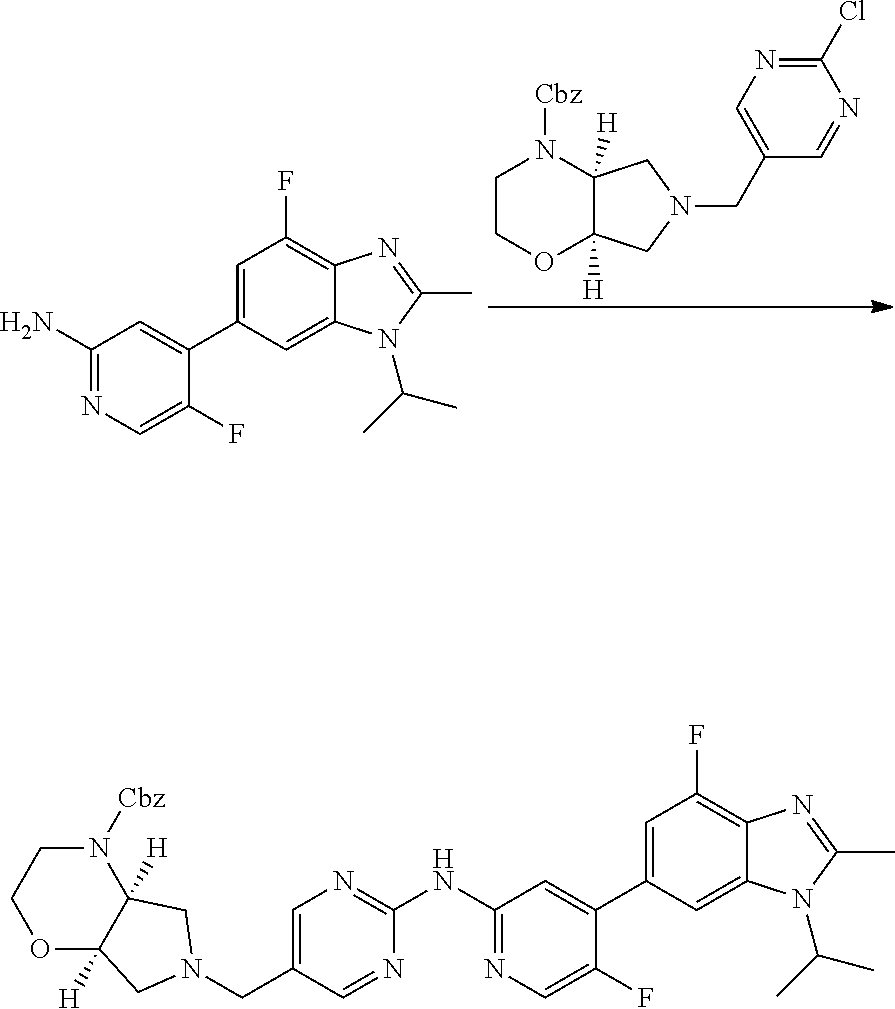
C1COC2([H])C([H])(N1[Cbz])CN(CC1=CN=C(Cl)N=C1)C2.C1(N)=NC=C(F)C(C2=CC(F)=C3C(=C2)N(C(C)C)C(C)=N3)=C1.C1(NC2=NC=C(CN3CC4([H])OCCN([Cbz])C4([H])C3)C=N2)=NC=C(F)C(C2=CC(F)=C3C(=C2)N(C(C)C)C(C)=N3)=C1
